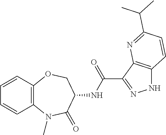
C12=C(C=CC=C1)OCC(NC(C1=NNC3=C1N=C(C(C)C)C=C3)=O)C(=O)N2C
